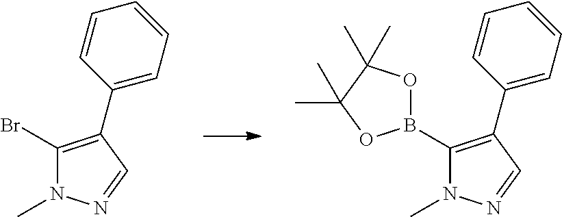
C1(Br)=C(C2=CC=CC=C2)C=NN1C.C1(B2OC(C)(C)C(C)(C)O2)=C(C2=CC=CC=C2)C=NN1C
